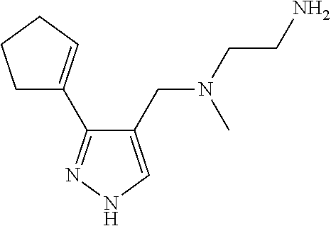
C1(CN(CCN)C)=CNN=C1C1=CCCC1
